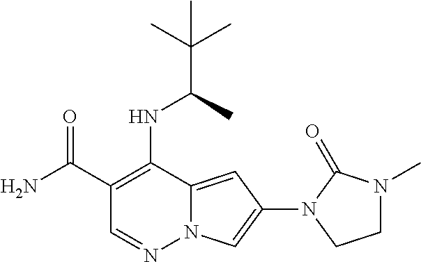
C1(C(=O)N)=C(NC(C)C(C)(C)C)C2=CC(N3C(=O)N(C)CC3)=CN2N=C1
